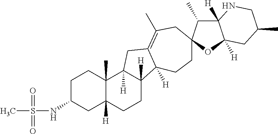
C1C(NS(C)(=O)=O)CC2([H])C(C)(C1)C1([H])C([H])(CC2)C2([H])C(=C(C)CC3(CC2)C(C)C2([H])C([H])(O3)CC(C)CN2)C1
